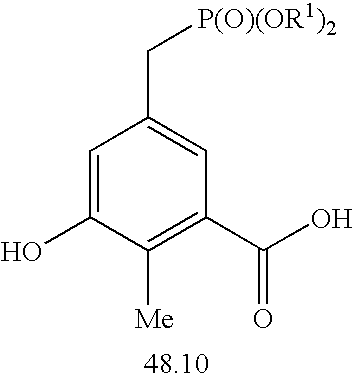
C1=C(O)C([Me])=C(C(O)=O)C=C1C[P(O)(OR1)2]
